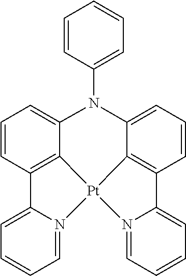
C1=CC2=C3C(=C1)N(C1=CC=CC=C1)C1=CC=CC4=C1[Pt]3(N1=CC=CC=C21)N1=CC=CC=C41
